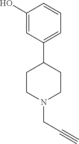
C1(O)=CC(C2CCN(CC#C)CC2)=CC=C1
